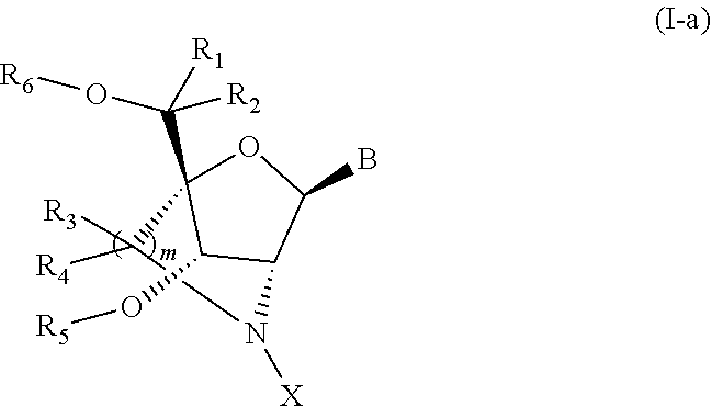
O1C2(C(O[R6])([R2])[R1])C(O[R5])C(C1B)N([X])C2([R3])[R4]
